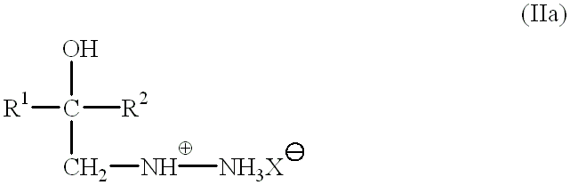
C(C([R2])([R1])O)N[NH3X]
